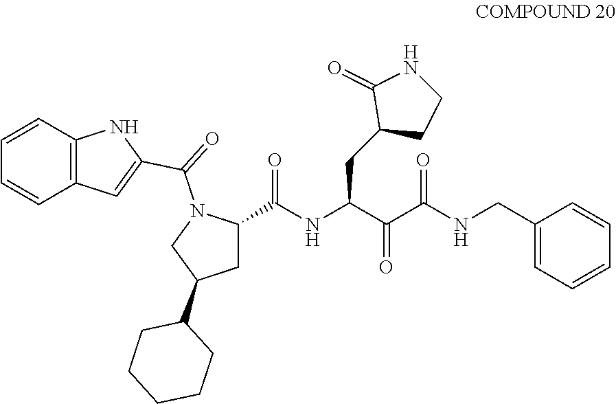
C(C(C(NC(C1N(C(=O)C2=CC3=C(N2)C=CC=C3)CC(C2CCCCC2)C1)=O)CC1CCNC1=O)=O)(NCC1=CC=CC=C1)=O
